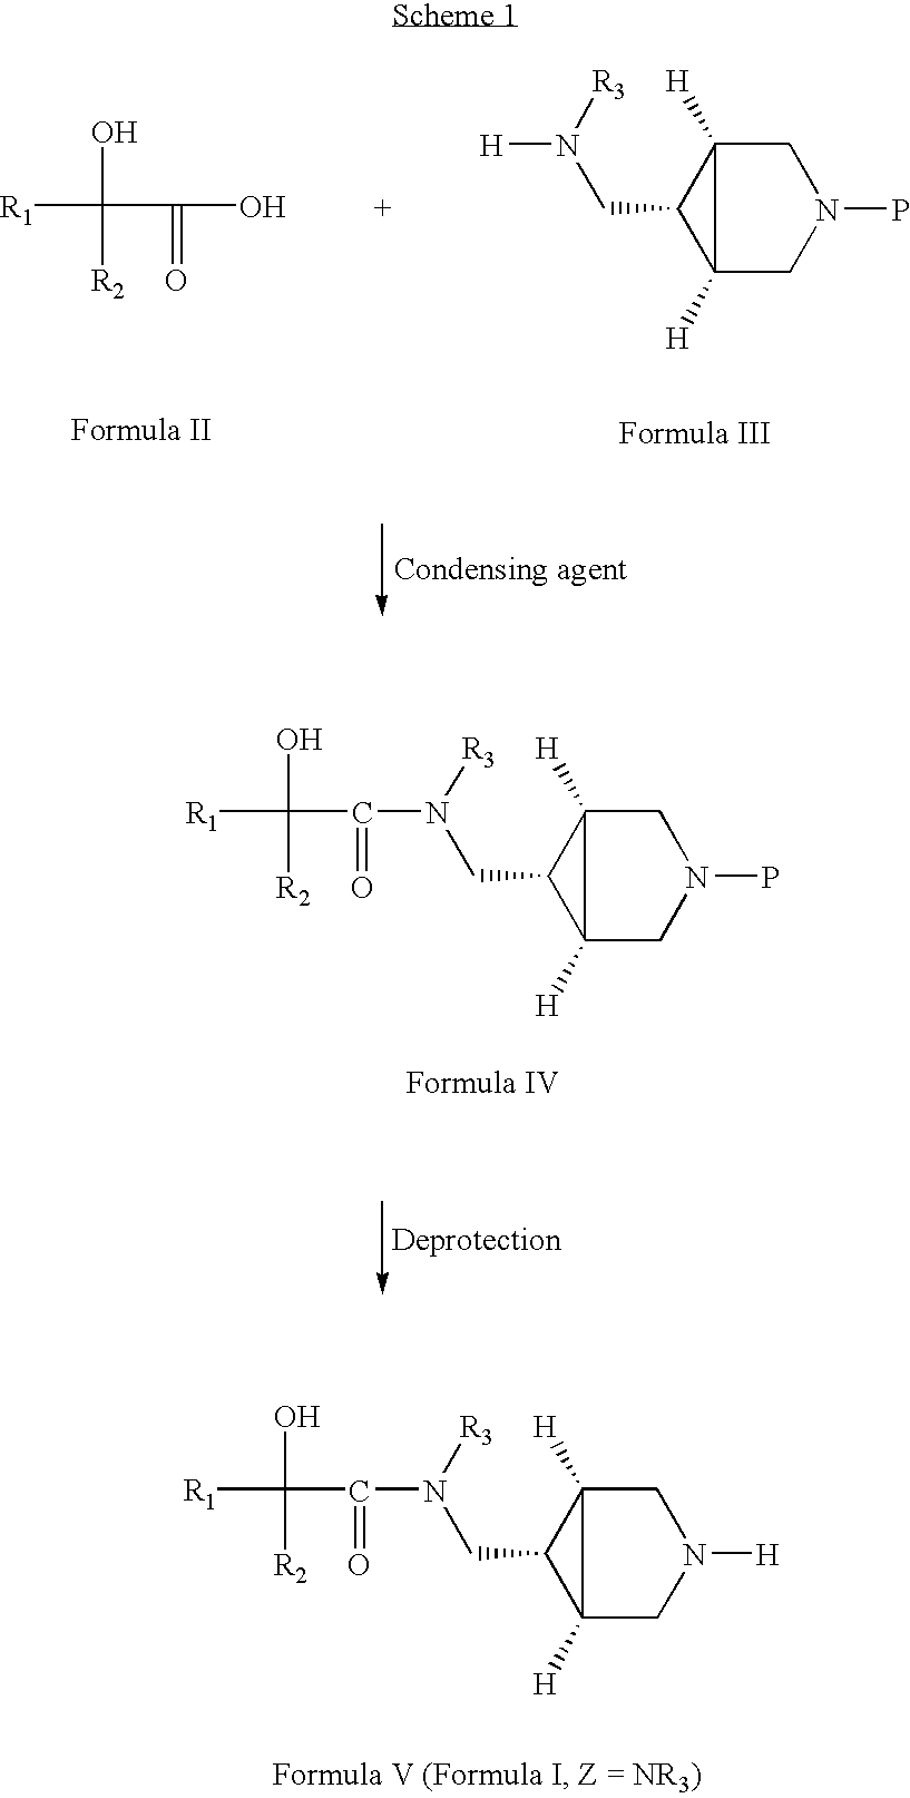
[R1]C(O)([R2])C(=O)O.C12([H])CN(P)CC1([H])C2CN([R3])[H].C12([H])CN(P)CC1([H])C2CN([R3])C(C(O)([R2])[R1])=O.C12([H])CN([H])CC1([H])C2CN([R3])C(C(O)([R2])[R1])=O
